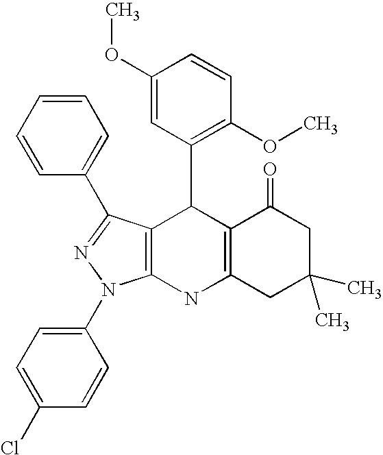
C12=C(NC3=C(C1C1=C(OC)C=CC(OC)=C1)C(C1=CC=CC=C1)=NN3C1=CC=C(Cl)C=C1)CC(C)(C)CC2=O
